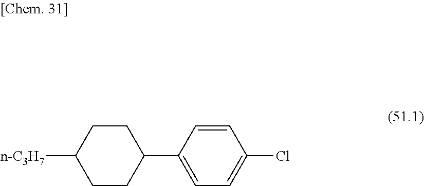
[n-C3H7]C1CCC(C2=CC=C(Cl)C=C2)CC1
